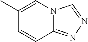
C1(C)=CN2C(=NN=C2)C=C1
